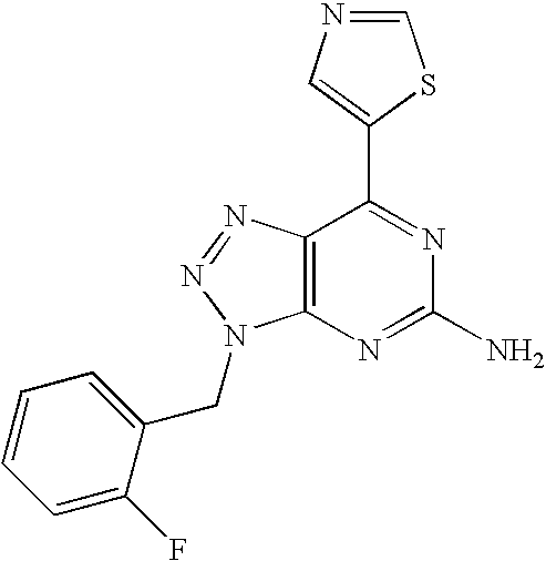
C1=NC=C(C2=NC(N)=NC3=C2N=NN3CC2=CC=CC=C2F)S1
